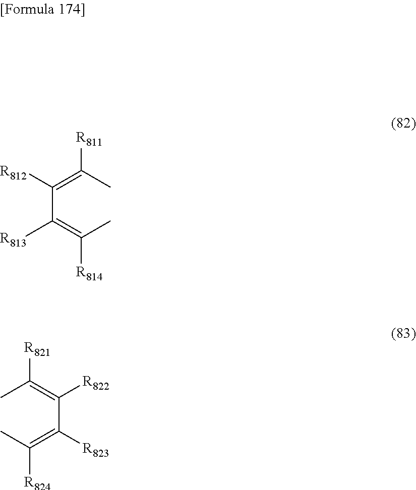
C(=C(C(=C(C)[R814])[R813])[R812])(C)[R811].C(=C(C(=C(C)[R824])[R823])[R822])(C)[R821]
